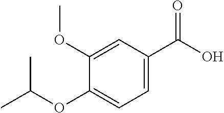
C1=C(OC)C(OC(C)C)=CC=C1C(O)=O
